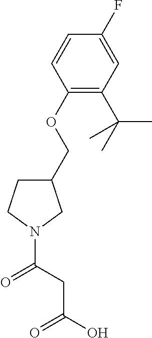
C1(COC2=C(C(C)(C)C)C=C(F)C=C2)CCN(C(=O)CC(=O)O)C1
